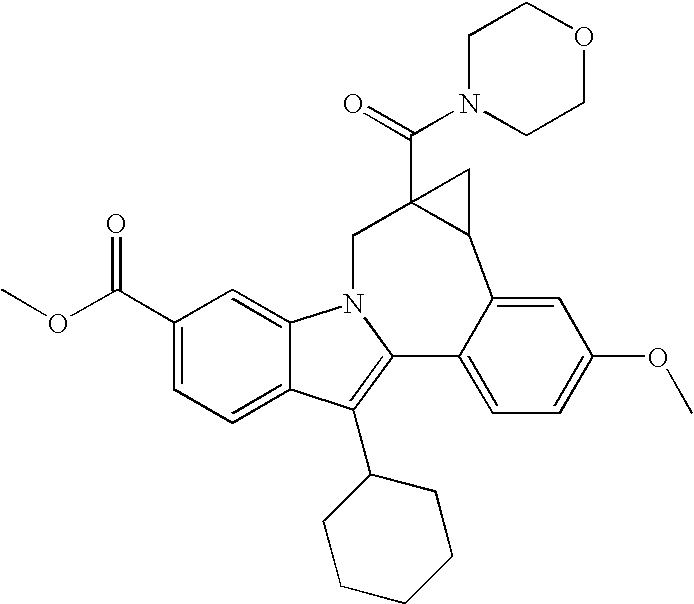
C1N(C(=O)C23C(C4=CC(OC)=CC=C4C4=C(C5CCCCC5)C5=CC=C(C(=O)OC)C=C5N4C2)C3)CCOC1
